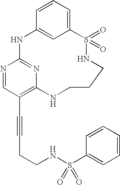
C1=CC=C2C=C1NC1=NC(=C(C#CCCNS(C3=CC=CC=C3)(=O)=O)C=N1)NCCCNS2(=O)=O
